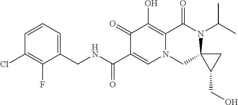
C1(F)=C(Cl)C=CC=C1CNC(C1=CN2CC3(N(C(C)C)C(=O)C2=C(O)C1=O)C(CO)C3)=O
